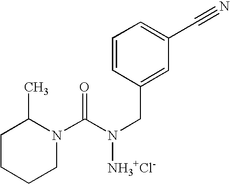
C1=CC(CN([NH3+Cl-])C(N2C(C)CCCC2)=O)=CC(C#N)=C1
